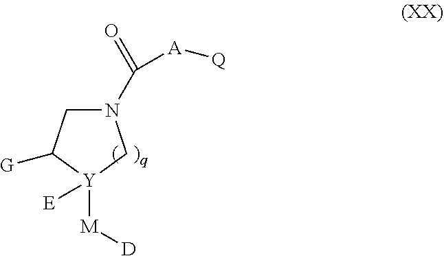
N1(C(=O)[A][Q])CC([G])[Y]([M][D])([E])C1
